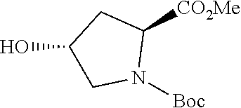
C1C(O)CN([Boc])C1[CO2Me]
